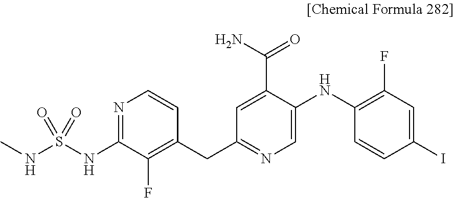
C1(NS(NC)(=O)=O)=NC=CC(CC2=NC=C(NC3=C(F)C=C(I)C=C3)C(C(N)=O)=C2)=C1F
